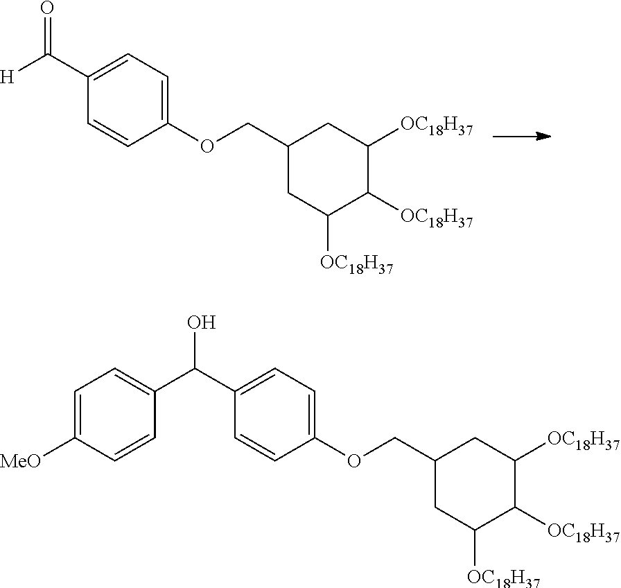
C1(OCC2CC([OC18H37])C([OC18H37])C([OC18H37])C2)=CC=C(C([H])=O)C=C1.C1(OCC2CC([OC18H37])C([OC18H37])C([OC18H37])C2)=CC=C(C(C2=CC=C([MeO])C=C2)O)C=C1
